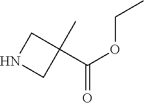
C1NCC1(C(OCC)=O)C
